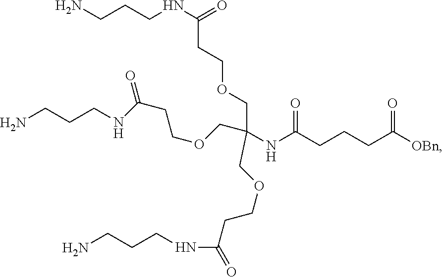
NCCCNC(=O)CCOCC(NC(CCCC([OBn])=O)=O)(COCCC(NCCCN)=O)COCCC(NCCCN)=O
